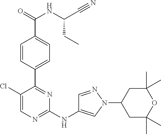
C1(C2=NC(NC3=CN(C4CC(C)(C)OC(C)(C)C4)N=C3)=NC=C2Cl)=CC=C(C(=O)NC(C#N)CC)C=C1
